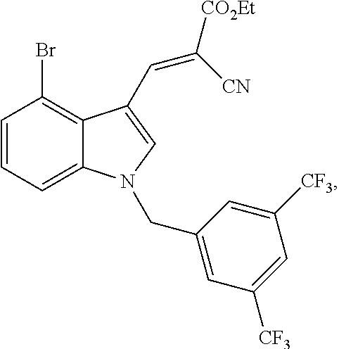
C1=CC=C2C(=C1Br)C(C=C([CO2Et])[CN])=CN2CC1=CC([CF3])=CC([CF3])=C1
